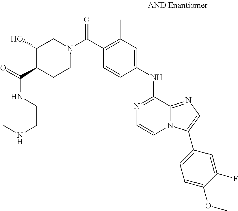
C1(C)=C(C(N2CC(O)C(C(NCCNC)=O)CC2)=O)C=CC(NC2=NC=CN3C2=NC=C3C2=CC=C(OC)C(F)=C2)=C1
